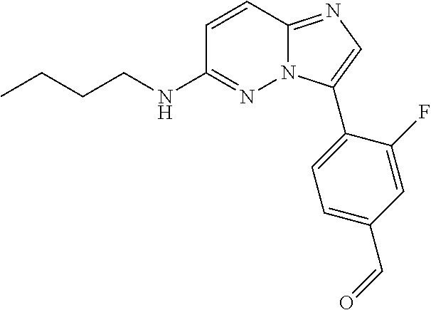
C1(NCCCC)=NN2C(=NC=C2C2=CC=C(C=O)C=C2F)C=C1
